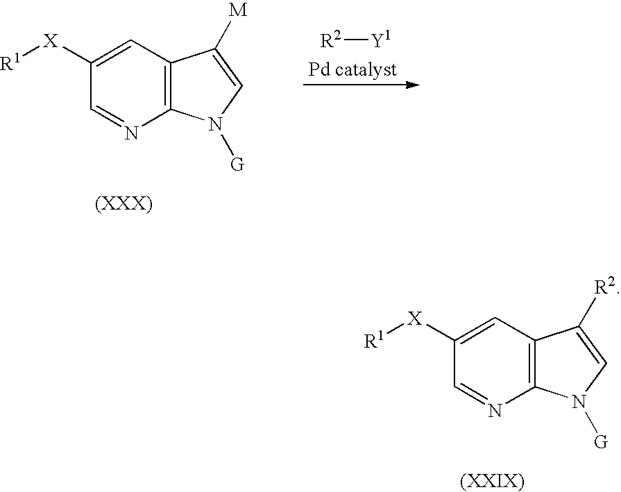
C1([X][R1])=CC2=C(N=C1)N([G])C=C2[R2].[R2][Y1].C1([X][R1])=CC2=C(N=C1)N([G])C=C2[M]
